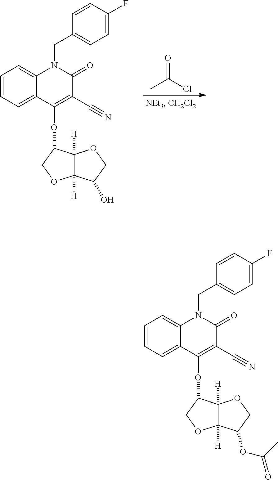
CC(Cl)=O.C12([H])C([H])(OCC1O)C(OC1=C(C#N)C(=O)N(CC3=CC=C(F)C=C3)C3=CC=CC=C31)CO2.C12([H])C([H])(OCC1OC(C)=O)C(OC1=C(C#N)C(=O)N(CC3=CC=C(F)C=C3)C3=CC=CC=C31)CO2
